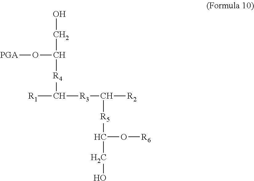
[PGA]OC([R4]C([R1])[R3]C([R2])[R5]C(O[R6])CO)CO
